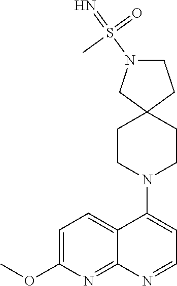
C12=CC=C(OC)N=C1N=CC=C2N1CCC2(CC1)CCN(S(=N)(=O)C)C2
